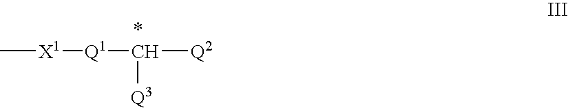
C[X1][Q1]C([Q2])[Q3]
